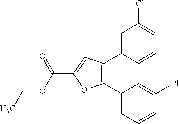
C1=C(C2=C(C3=CC=CC(Cl)=C3)OC(C(OCC)=O)=C2)C=CC=C1Cl
